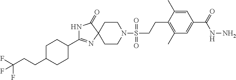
C1CN(S(=O)(=O)CCC2=C(C)C=C(C(=O)NN)C=C2C)CCC12N=C(C1CCC(CCC(F)(F)F)CC1)NC2=O
